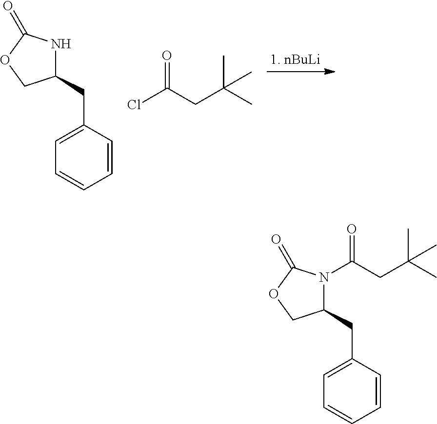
C1(CC2=CC=CC=C2)NC(=O)OC1.ClC(CC(C)(C)C)=O.C1(CC2=CC=CC=C2)N(C(CC(C)(C)C)=O)C(=O)OC1
